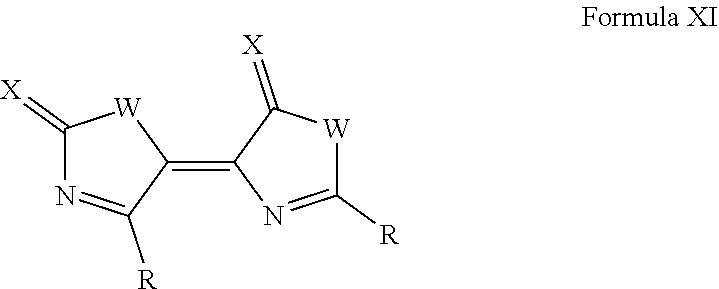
C1(=[X])N=C([R])C(=C2N=C([R])[W]C2=[X])[W]1
